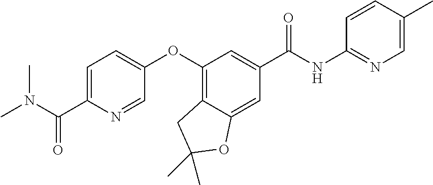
C1=C(C(N(C)C)=O)N=CC(OC2=C3C(=CC(C(=O)NC4=NC=C(C)C=C4)=C2)OC(C)(C)C3)=C1
